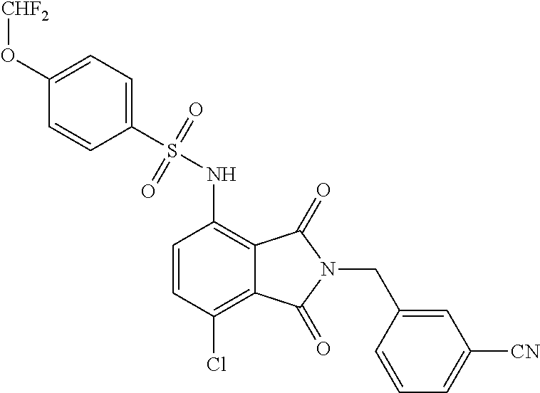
C1(O[CHF2])=CC=C(S(=O)(=O)NC2=C3C(=C(Cl)C=C2)C(=O)N(CC2=CC([CN])=CC=C2)C3=O)C=C1
